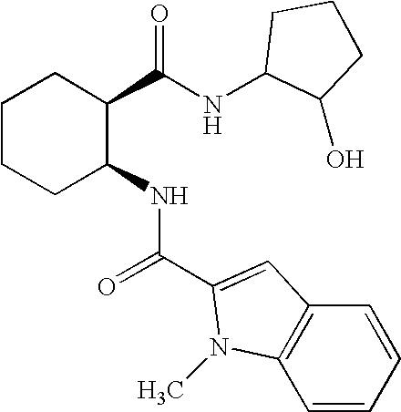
C1CCC(NC(C2=CC3=C(N2C)C=CC=C3)=O)C(C(NC2CCCC2O)=O)C1
